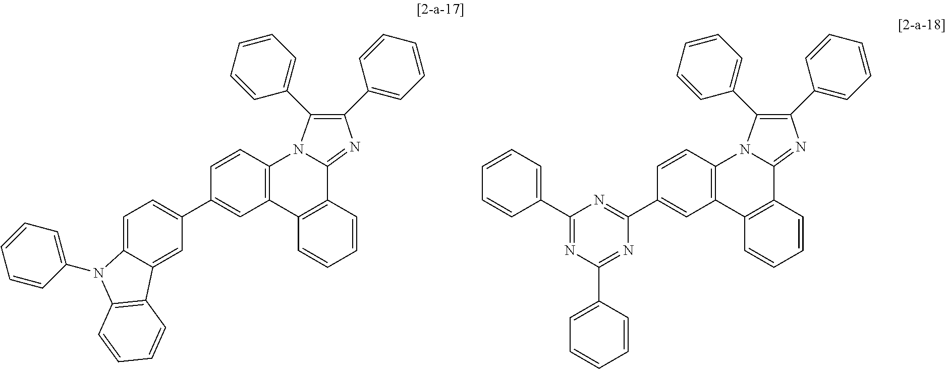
C12=CC=C(C3=CC4=C(C=C3)N3C(=NC(C5=CC=CC=C5)=C3C3=CC=CC=C3)C3=C4C=CC=C3)C=C1C1=C(C=CC=C1)N2C1=CC=CC=C1.N1=C(C2=CC=CC=C2)N=C(C2=CC3=C(C=C2)N2C(=NC(C4=CC=CC=C4)=C2C2=CC=CC=C2)C2=C3C=CC=C2)N=C1C1=CC=CC=C1
